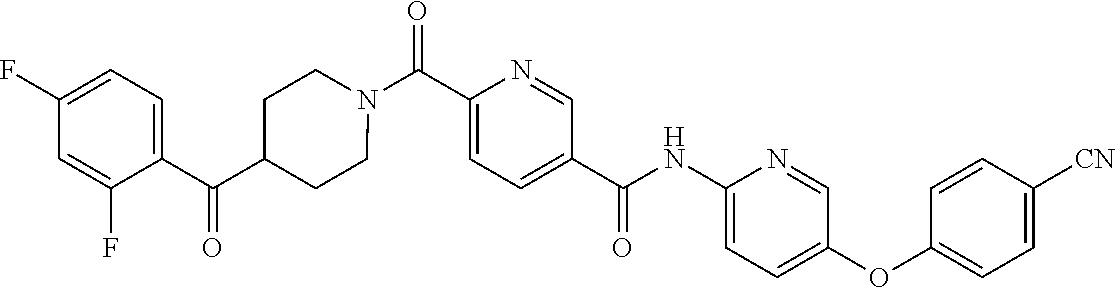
N(C(C1=CC=C(C(=O)N2CCC(C(C3=CC=C(F)C=C3F)=O)CC2)N=C1)=O)C1=CC=C(OC2=CC=C([CN])C=C2)C=N1
